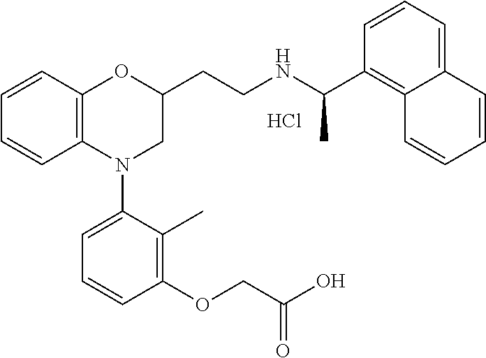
Cl.C1=CC2=C(C=C1)N(C1=CC=CC(OCC(O)=O)=C1C)CC(CCNC(C1=C3C(=CC=C1)C=CC=C3)C)O2
